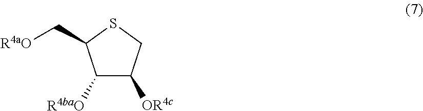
C1([R4baO])C([OR4c])CSC1C[R4aO]
